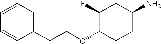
C1(F)C(OCCC2=CC=CC=C2)CCC(N)C1
